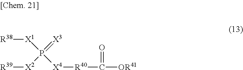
[R38][X1]P(=[X3])([X2][R39])[X4][R40]C([OR41])=O
